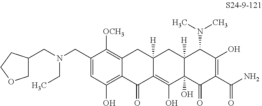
C1=C(CN(CC2COCC2)CC)C([OCH3])=C2C(=C1O)C(=O)C1=C(O)C3(O)C([H])(CC1([H])C2)C(N(C)C)C(O)=C(C(N)=O)C3=O
